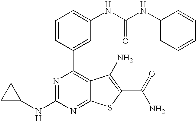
C1=CC(C2=C3C(=NC(NC4CC4)=N2)SC(C(N)=O)=C3N)=CC(NC(NC2=CC=CC=C2)=O)=C1
